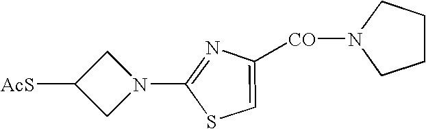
N1(C2=NC([CO]N3CCCC3)=CS2)CC([AcS])C1
